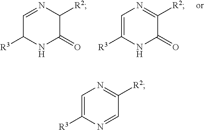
C1=NC([R2])C(=O)NC1[R3].C1=C([R3])NC(=O)C([R2])=N1.C1=C([R3])N=CC([R2])=N1
